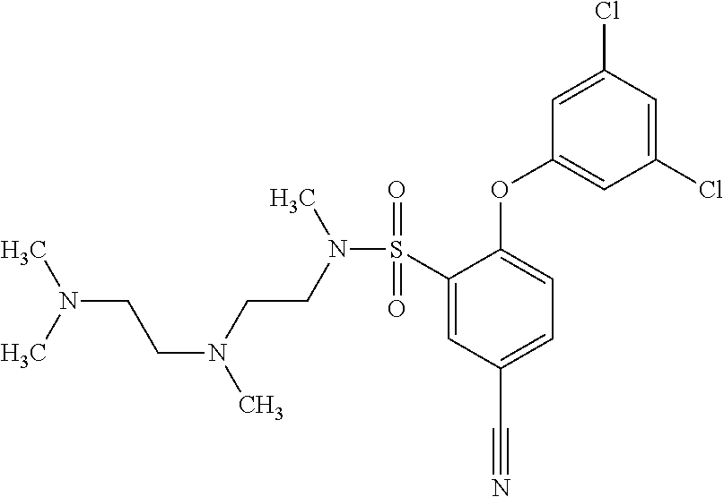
C1(S(N(CCN(CCN(C)C)C)C)(=O)=O)=CC(C#N)=CC=C1OC1=CC(Cl)=CC(Cl)=C1
